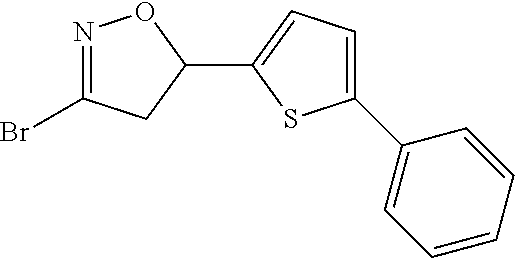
N1=C(Br)CC(C2=CC=C(C3=CC=CC=C3)S2)O1
